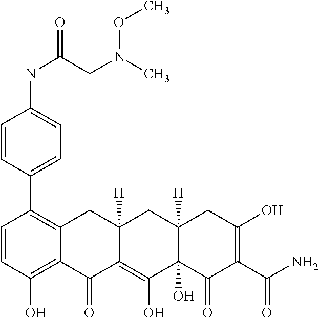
C1=CC(O)=C2C(=C1C1=CC=C(NC(=O)CN(C)OC)C=C1)CC1([H])C(=C(O)C3(O)C([H])(C1)CC(O)=C(C(N)=O)C3=O)C2=O
